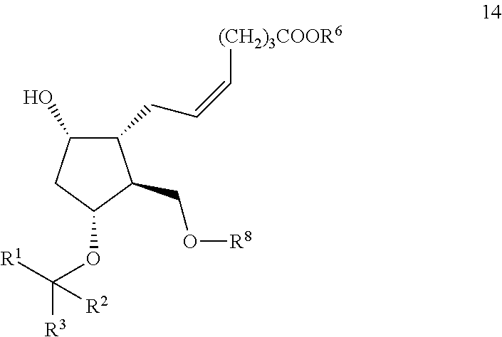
C1(O)CC(OC([R3])([R1])[R2])C(CO[R8])C1CC=C[(CH2)3COOR6]
